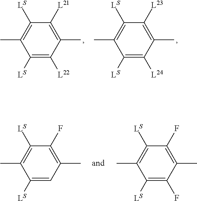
CC1=C([LS])C([L21])=C(C)C([L22])=C1[LS].CC1=C([LS])C([L23])=C(C)C([L24])=C1[LS].CC1=C([LS])C(F)=C(C)C=C1[LS].CC1=C([LS])C(F)=C(C)C(F)=C1[LS]
